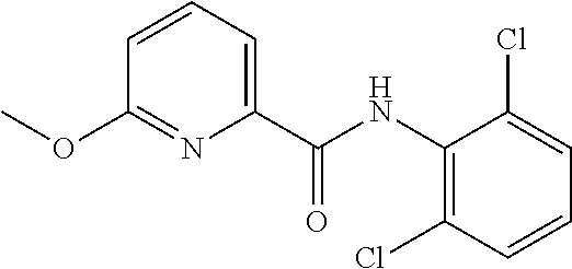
C1(C(NC2=C(Cl)C=CC=C2Cl)=O)=CC=CC(OC)=N1
